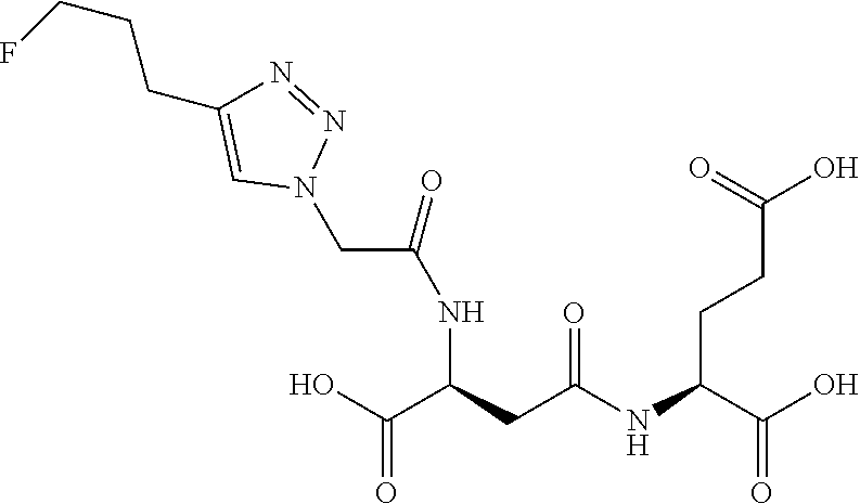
N(C(=O)CC(C(=O)O)NC(CN1N=NC(CCCF)=C1)=O)C(C(=O)O)CCC(=O)O
